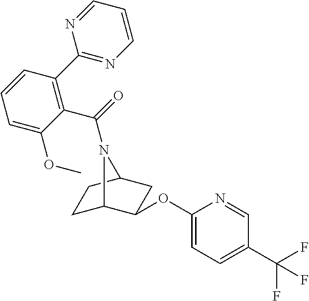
C1=C(OC)C(C(=O)N2C3CCC2CC3OC2=CC=C(C(F)(F)F)C=N2)=C(C2=NC=CC=N2)C=C1
